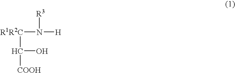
[R3]N([R1R2C]C(O)[COOH])[H]
